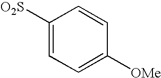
C1([O2S])=CC=C([OMe])C=C1
